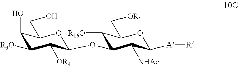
O1C(CO)C(O)C([R3O])C([OR4])C1OC1C([NHAc])C([A][R])OC(C[OR1])C1[R16O]
